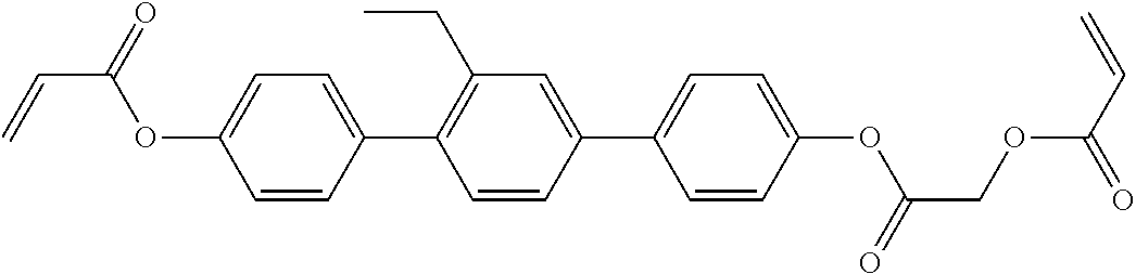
O(C1=CC=C(C2=C(CC)C=C(C3=CC=C(OC(COC(C=C)=O)=O)C=C3)C=C2)C=C1)C(C=C)=O
